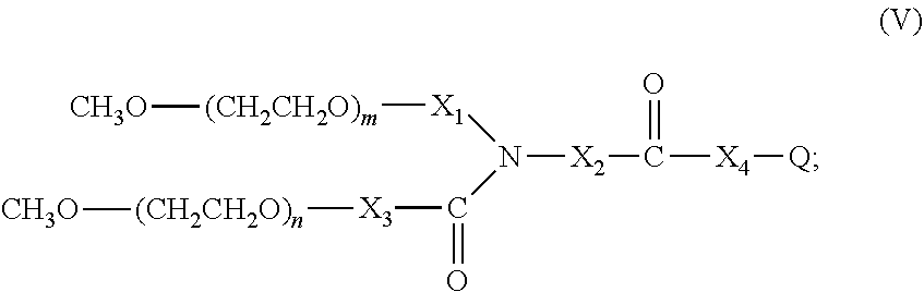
[X1](N(C([X3][(CH2CH2O)n][CH3O])=O)[X2]C([X4][Q])=O)[(CH2CH2O)m][CH3O]
